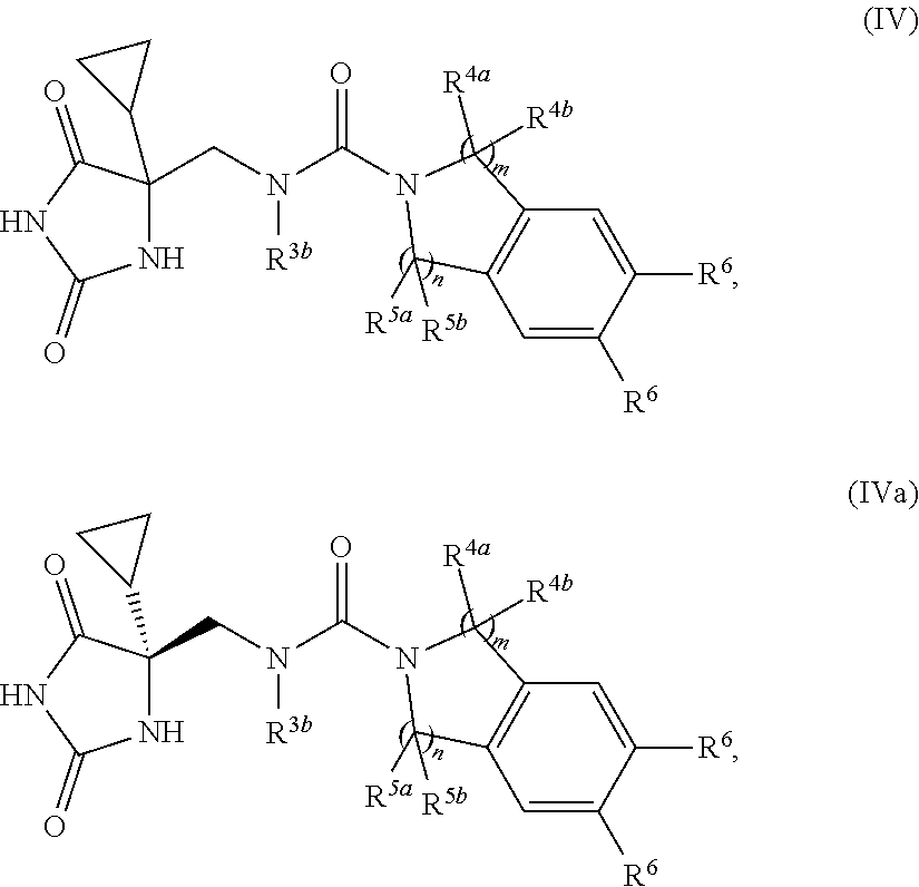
N1C(CN(C(N2C([R5a])([R5b])C3=C(C2([R4a])[R4b])C=C([R6])C([R6])=C3)=O)[R3b])(C2CC2)C(=O)NC1=O.N1C(CN(C(N2C([R5a])([R5b])C3=C(C2([R4a])[R4b])C=C([R6])C([R6])=C3)=O)[R3b])(C2CC2)C(=O)NC1=O
